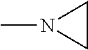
CN1CC1
